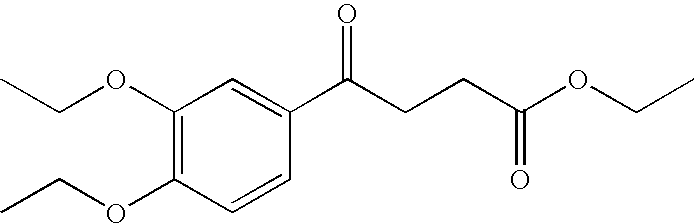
C1(OCC)=C(OCC)C=CC(C(CCC(OCC)=O)=O)=C1
